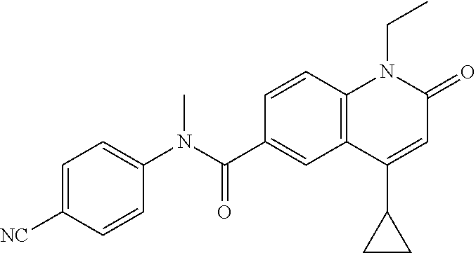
C1(N(C(C2=CC3=C(C=C2)N(CC)C(=O)C=C3C2CC2)=O)C)=CC=C([NC])C=C1
